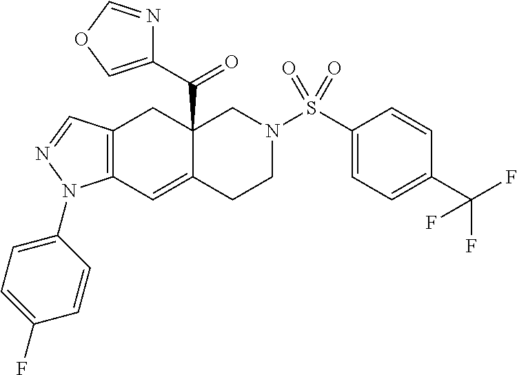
C12=C(C=C3C(C(=O)C4=COC=N4)(C1)CN(S(C1=CC=C(C(F)(F)F)C=C1)(=O)=O)CC3)N(C1=CC=C(F)C=C1)N=C2
